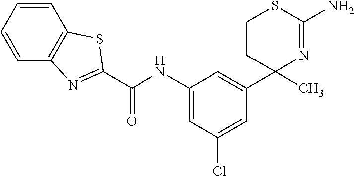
C1(NC(=O)C2=NC3=C(C=CC=C3)S2)=CC(Cl)=CC(C2(C)N=C(N)SCC2)=C1
